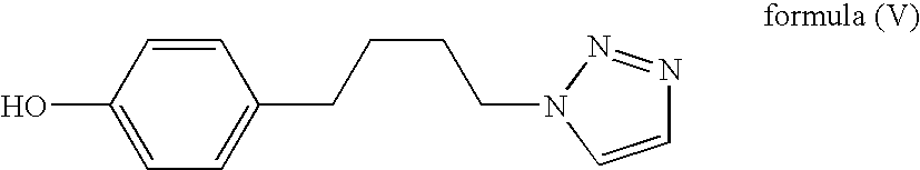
C1=CC(O)=CC=C1CCCCN1C=CN=N1
